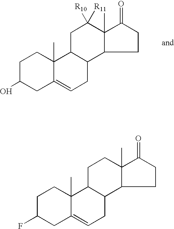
C1C(O)CC2=CCC3C(C2(C)C1)CC([R10])([R11])C1(C)C3CCC1=O.C1C(F)CC2=CCC3C(C2(C)C1)CCC1(C)C3CCC1=O
